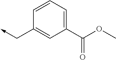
C1(C(OC)=O)=CC=CC(C->C)=C1
